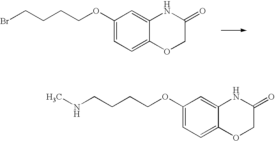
C1(OCCCCBr)=CC=C2C(=C1)NC(=O)CO2.C1(OCCCCNC)=CC=C2C(=C1)NC(=O)CO2
